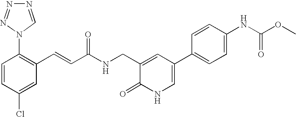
C1=CC(Cl)=CC(C=CC(NCC2=CC(C3=CC=C(NC(OC)=O)C=C3)=CNC2=O)=O)=C1N1C=NN=N1
